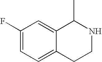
C1(F)=CC=C2C(=C1)C(C)NCC2
